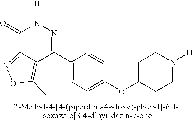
C1(=O)C2=NOC(C)=C2C(C2=CC=C(OC3CCN([H])CC3)C=C2)=NN1[H]
